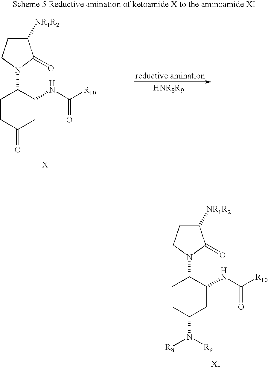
C1CC(N([R9])[R8])CC(NC([R10])=O)C1N1C(=O)C([NR1R2])CC1.C1CC(=O)CC(NC([R10])=O)C1N1C(=O)C([NR1R2])CC1
